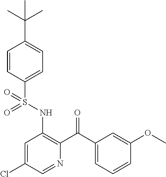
C1=CC(S(NC2=C(C(C3=CC=CC(OC)=C3)=O)N=CC(Cl)=C2)(=O)=O)=CC=C1C(C)(C)C
